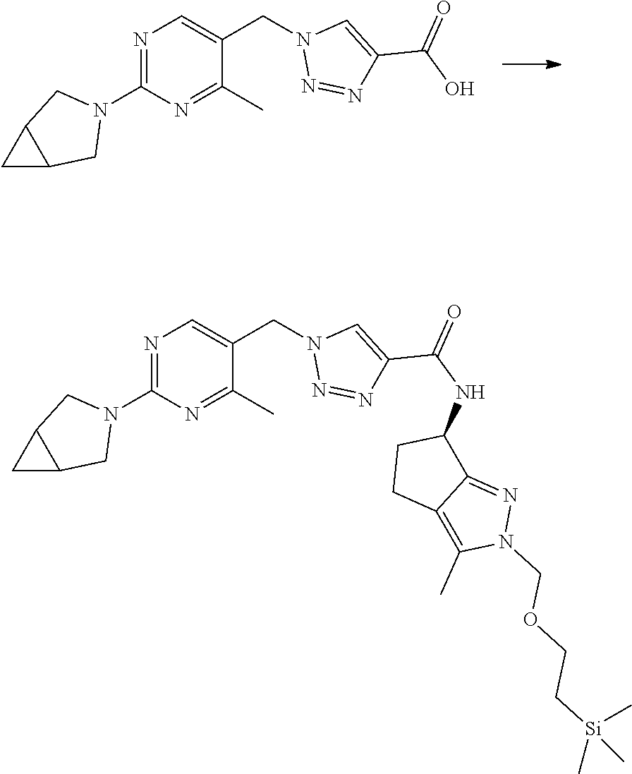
N1=C(N2CC3C(C2)C3)N=C(C)C(CN2N=NC(C(O)=O)=C2)=C1.N1=C(N2CC3C(C2)C3)N=C(C)C(CN2N=NC(C(NC3CCC4=C(C)N(COCC[Si](C)(C)C)N=C34)=O)=C2)=C1
